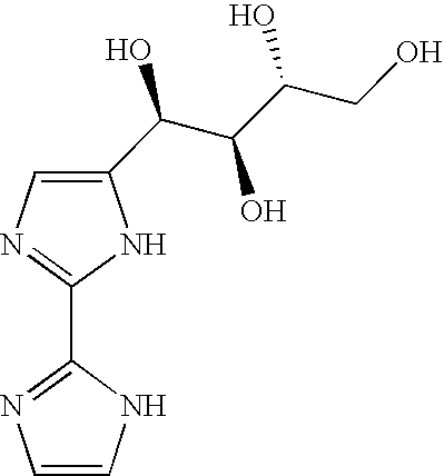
C1(C(C(O)C(O)CO)O)=CN=C(C2=NC=CN2)N1
